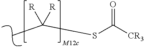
S(C([CR3])=O)C([R])([R])C
